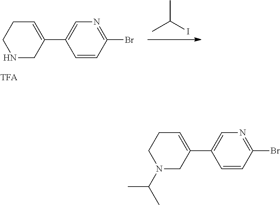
C1C=C(C2=CN=C(Br)C=C2)CN(C(C)C)C1.C1C=C(C2=CN=C(Br)C=C2)CNC1.CC(I)C
